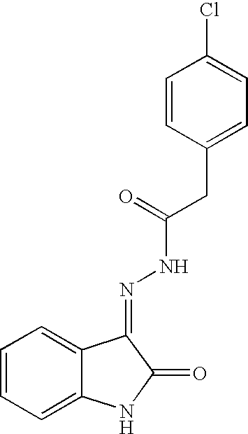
C12=CC=CC=C1NC(=O)C2=NNC(=O)CC1=CC=C(Cl)C=C1
